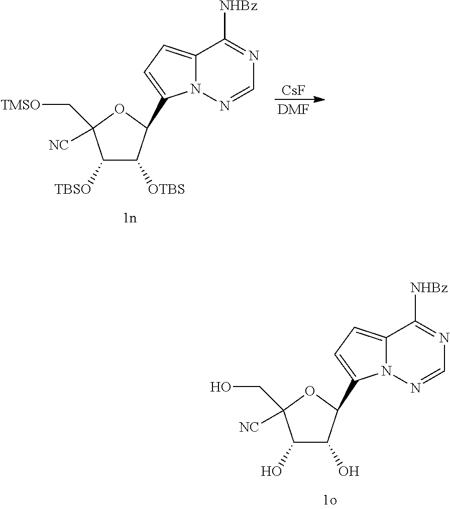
C1([TBSO])C([OTBS])C(C2=CC=C3N2N=CN=C3[NHBz])OC1([NC])C[TMSO].[CsF].[DMF].C1(O)C(O)C(C2=CC=C3N2N=CN=C3[NHBz])OC1([NC])CO
